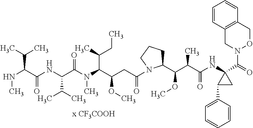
C1=CC2=C(C=C1)CON(C(=O)C1(NC(C(C(C3CCCN3C(CC(C(N(C(C(NC(C(NC)C(C)C)=O)C(C)C)=O)C)C(C)CC)OC)=O)OC)C)=O)C(C3=CC=CC=C3)C1)C2
